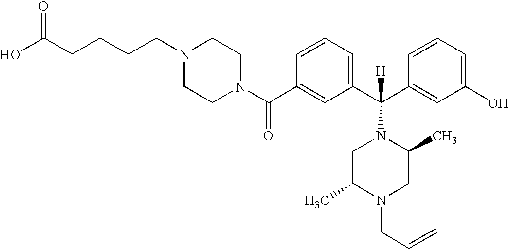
C1(C(N2CCN(CCCCC(O)=O)CC2)=O)=CC(C(C2=CC(O)=CC=C2)([H])N2CC(C)N(CC=C)CC2C)=CC=C1
